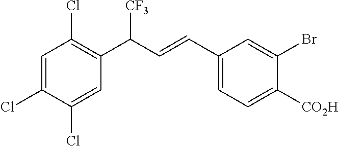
[CO2H]C1=CC=C(C=CC(C2=C(Cl)C=C(Cl)C(Cl)=C2)[CF3])C=C1Br
